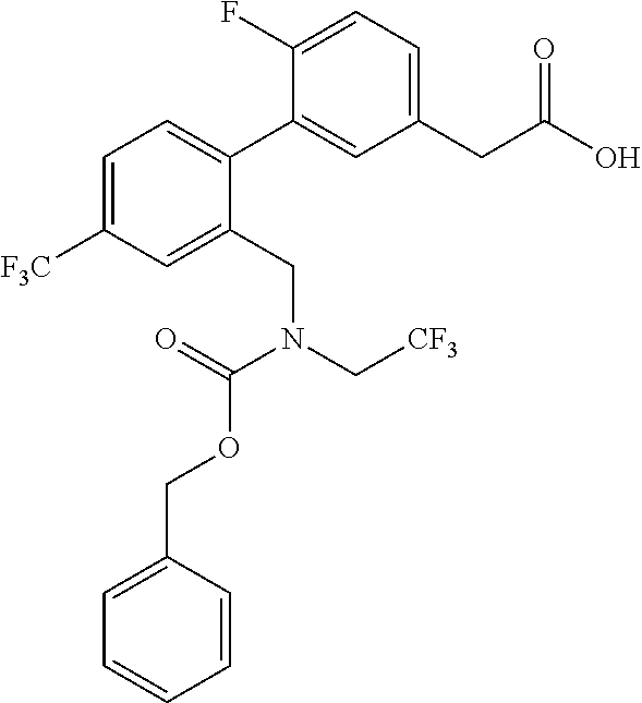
C1(C2=CC=C([F3C])C=C2CN(C[CF3])C(=O)OCC2=CC=CC=C2)=CC(CC(O)=O)=CC=C1F
